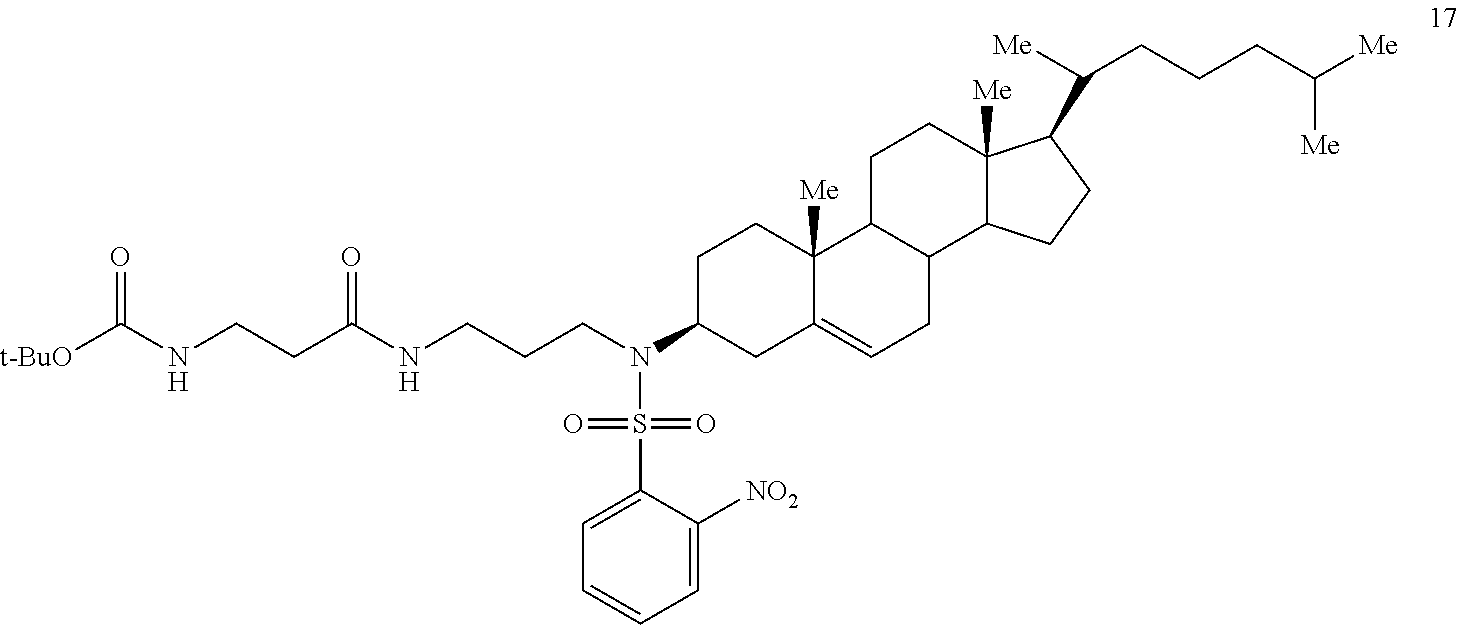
N(C1CC2=CCC3C(C2([Me])CC1)CCC1([Me])C3CCC1C([Me])CCCC([Me])[Me])(CCCNC(CCNC([t-BuO])=O)=O)S(=O)(=O)C1=CC=CC=C1[NO2]
